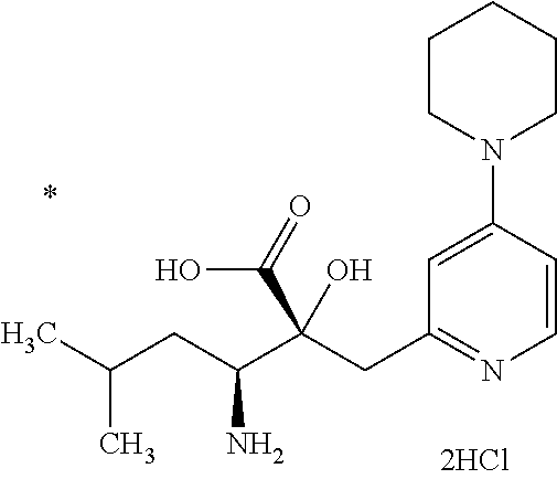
C1=CC(N2CCCCC2)=CC(CC(C(CC(C)C)N)(C(=O)O)O)=N1
